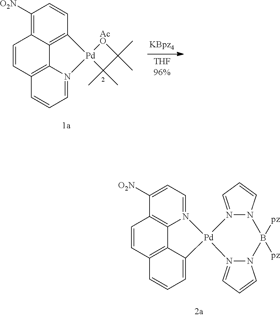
C12=C3C(=C([O2N])C=C1)C=CC1=C3N(=CC=C1)[Pd]21[AcO]C(C)(C)C1(C)C.N12=CC=C([O2N])C3=C1C1=C(C=C3)C=CC=C1[Pd]21N2=CC=CN2B([pz])([pz])N2C=CC=N12
